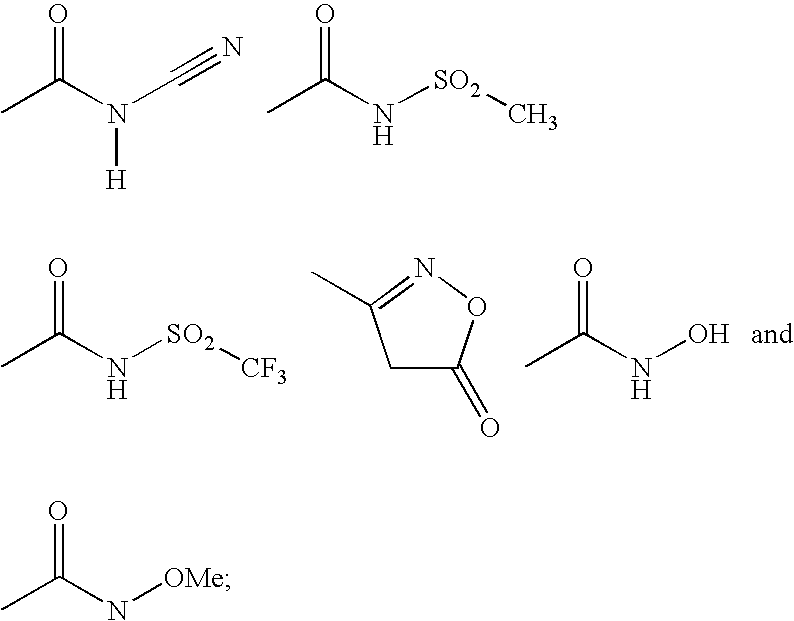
CC(N(C#N)[H])=O.CC(N[SO2]C)=O.CC(N[OMe])=O.CC(N[SO2][CF3])=O.C1C(=O)ON=C1C.CC(NO)=O
